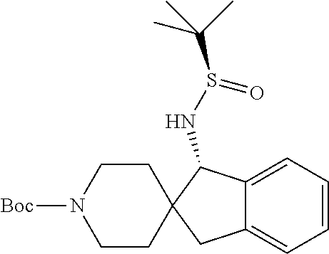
[Boc]N1CCC2(CC1)CC1=CC=CC=C1C2NS(=O)C(C)(C)C
